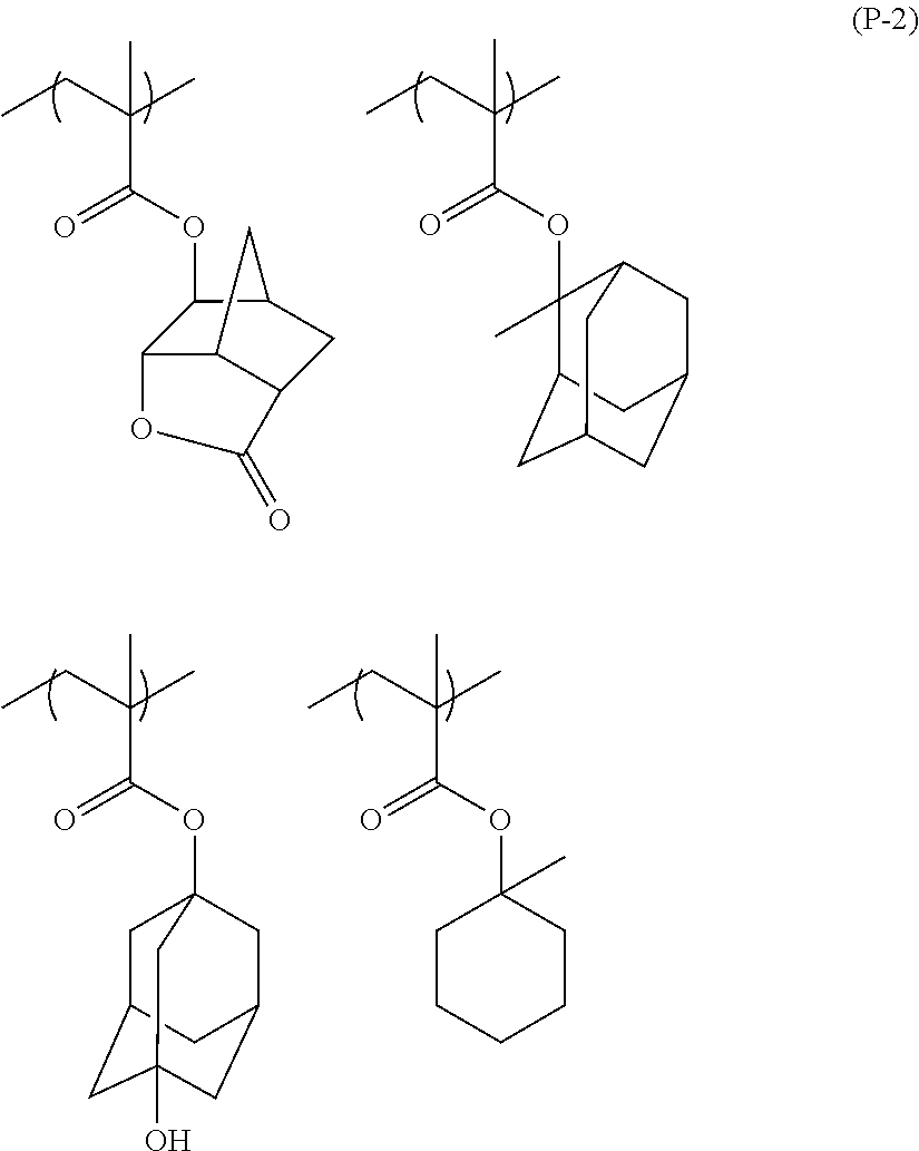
CC(C)(CC)C(=O)OC1C2C3C(CC1C3)C(=O)O2.CC(C)(CC)C(=O)OC1(C)C2CC3CC(CC1C3)C2.CC(C)(CC)C(=O)OC12CC3CC(O)(CC(C1)C3)C2.CC(C)(CC)C(=O)OC1(C)CCCCC1
